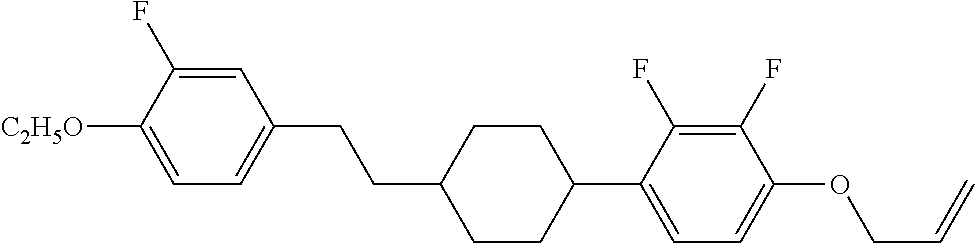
C1=C(F)C([C2H5O])=CC=C1CCC1CCC(C2=CC=C(OCC=C)C(F)=C2F)CC1
